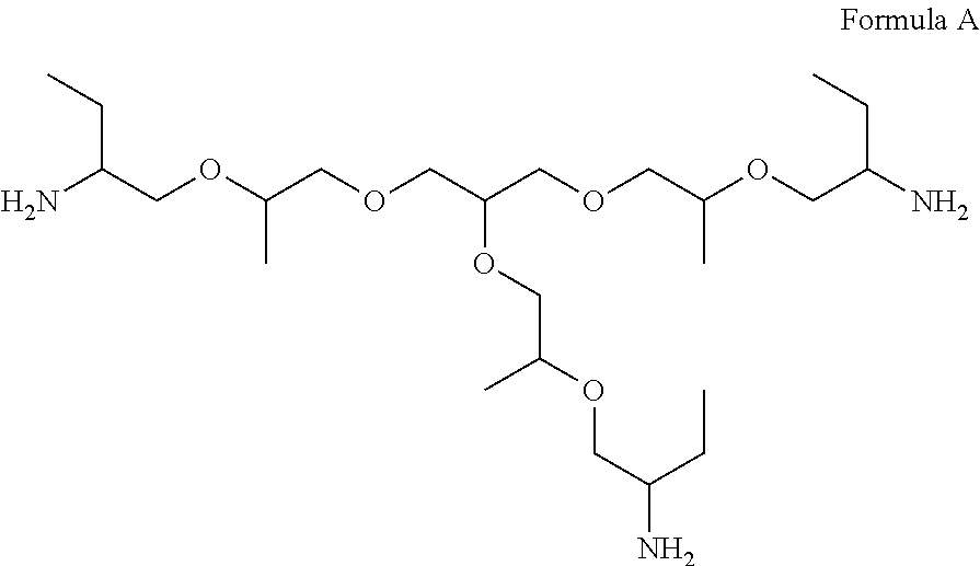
NC(COC(COCC(COCC(OCC(N)CC)C)OCC(OCC(CC)N)C)C)CC
